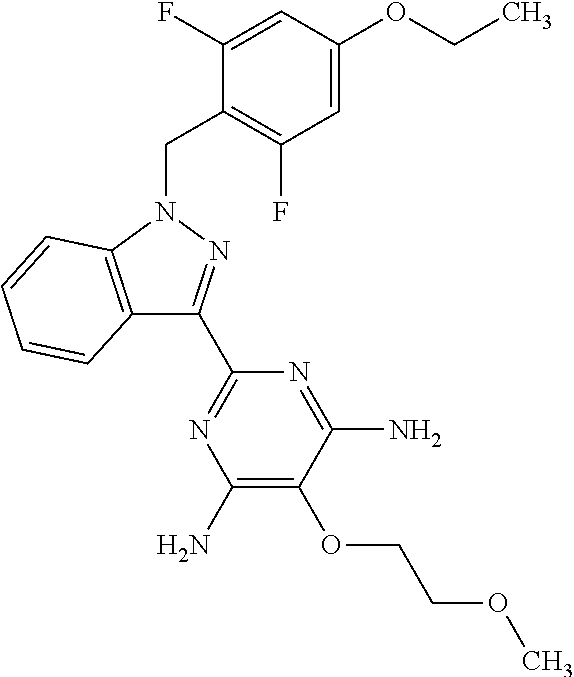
C1=C(OCC)C=C(F)C(CN2C3=C(C(C4=NC(N)=C(OCCOC)C(N)=N4)=N2)C=CC=C3)=C1F
